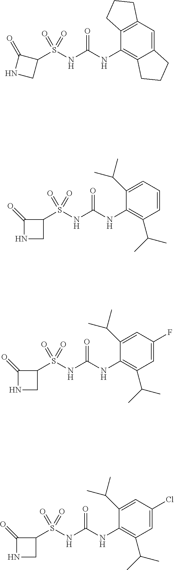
C1(S(NC(NC2=C(C(C)C)C=CC=C2C(C)C)=O)(=O)=O)C(=O)NC1.C1(S(NC(NC2=C3C(=CC4=C2CCC4)CCC3)=O)(=O)=O)C(=O)NC1.C1(S(NC(NC2=C(C(C)C)C=C(F)C=C2C(C)C)=O)(=O)=O)C(=O)NC1.C1(S(NC(NC2=C(C(C)C)C=C(Cl)C=C2C(C)C)=O)(=O)=O)C(=O)NC1
